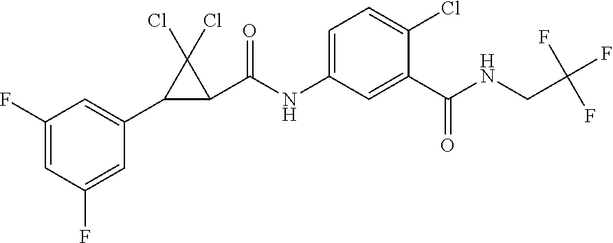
C1=C(F)C=C(C2C(C(NC3=CC=C(Cl)C(C(NCC(F)(F)F)=O)=C3)=O)C2(Cl)Cl)C=C1F
